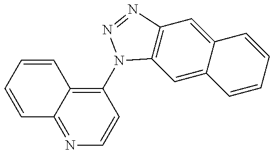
C1=CC=CC2=C(N3C4=C(C=C5C(=C4)C=CC=C5)N=N3)C=CN=C12
